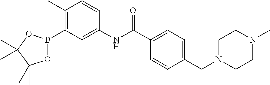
O1B(C2=C(C)C=CC(NC(C3=CC=C(CN4CCN(C)CC4)C=C3)=O)=C2)OC(C)(C)C1(C)C
